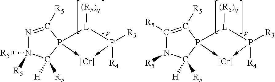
P12(->[Cr]-P([R3])([R4])[L]1[(R5)q])C([R5])([H])N([R5])([R5])N=C2[R5].P12(->[Cr]-P([R3])([R4])[L]1[(R5)q])C([R5])([H])N([R5])C([R5])=C2[R5]
